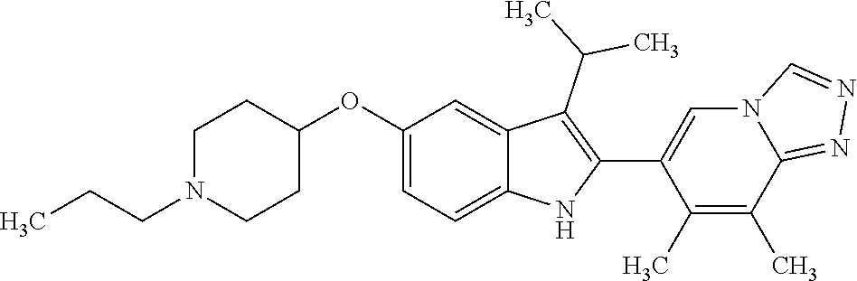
C1(OC2=CC=C3C(=C2)C(C(C)C)=C(C2=CN4C(=NN=C4)C(C)=C2C)N3)CCN(CCC)CC1
